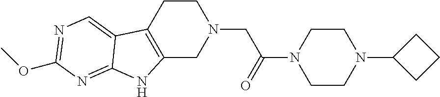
C1CC2=C(CN1CC(=O)N1CCN(C3CCC3)CC1)NC1=NC(OC)=NC=C21
